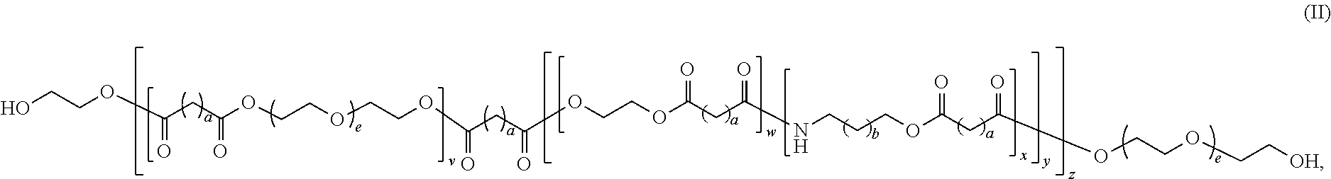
OCCOC(CC(OCCOCCOC(CC(OCCOC(CC(NCCCOC(CC(OCCOCC[OH])=O)=O)=O)=O)=O)=O)=O)=O
